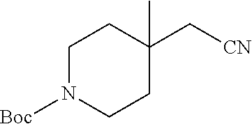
C1N([Boc])CCC(C)(C[CN])C1
